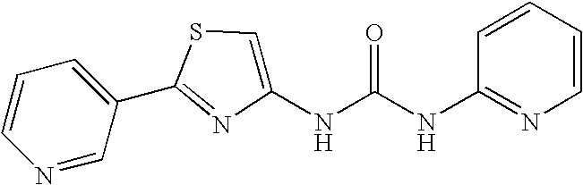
N1=CC(C2=NC(NC(NC3=NC=CC=C3)=O)=CS2)=CC=C1
